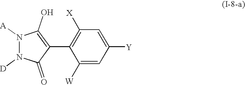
N1([A])N([D])C(=O)C(C2=C([X])C=C([Y])C=C2[W])=C1O
